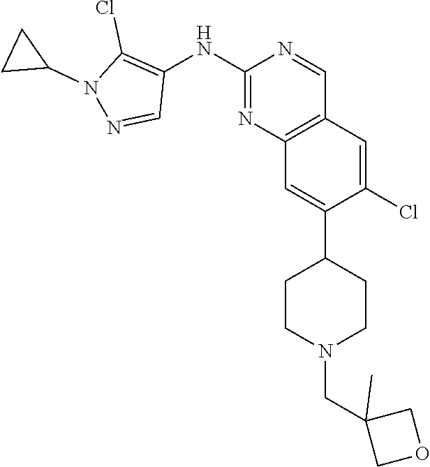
C12=C(C=C(Cl)C(C3CCN(CC4(C)COC4)CC3)=C1)C=NC(NC1=C(Cl)N(C3CC3)N=C1)=N2
